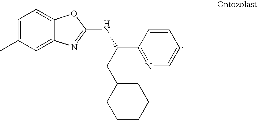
C1=C(C)C=C2C(=C1)OC(NC(CC1CCCCC1)C1=NC=CC=C1)=N2
